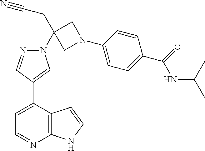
C1=C(C2=CN(C3(CC#N)CN(C4=CC=C(C(NC(C)C)=O)C=C4)C3)N=C2)C2=C(N=C1)NC=C2
